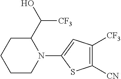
C1([CN])=C([CF3])C=C(N2C(C(O)[CF3])CCCC2)S1
